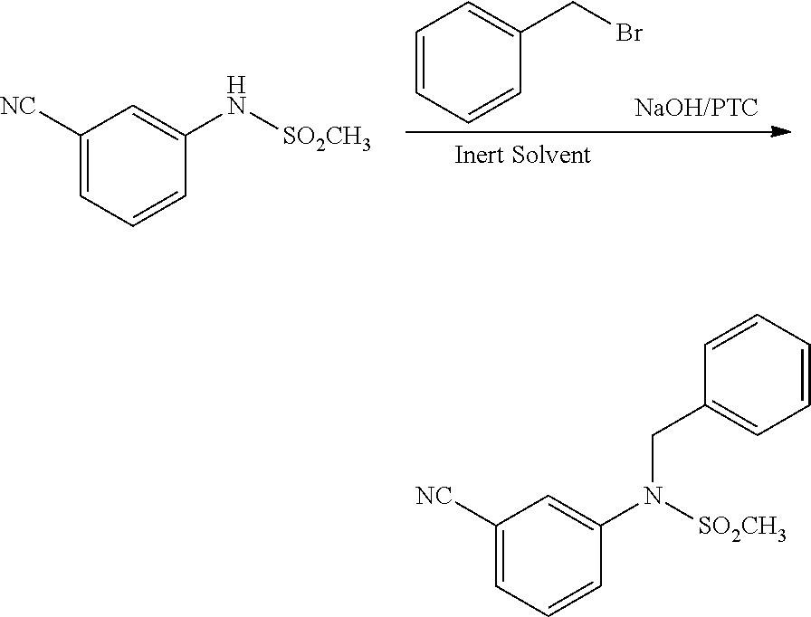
C1([NC])=CC=CC(N[SO2CH3])=C1.C1=CC=CC(CBr)=C1.C1([NC])=CC=CC(N([SO2CH3])CC2=CC=CC=C2)=C1
